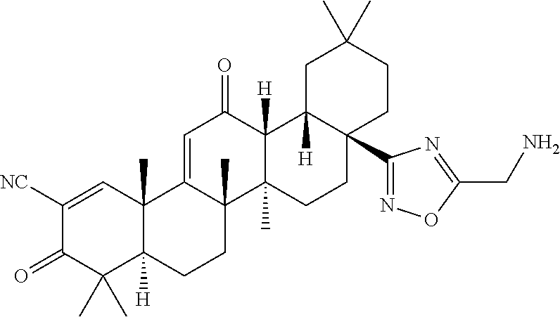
C12(C)C([H])(CCC3(C)C1=CC(=O)C1([H])C3(C)CCC3(C4=NOC(CN)=N4)C1([H])CC(C)(C)CC3)C(C)(C)C(=O)C([NC])=C2
